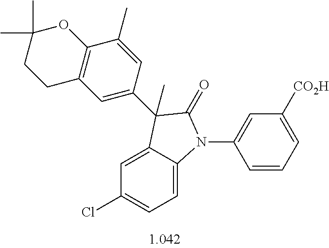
C1=C2C(=CC=C1Cl)N(C1=CC([CO2H])=CC=C1)C(=O)C2(C1=CC2=C(C(C)=C1)OC(C)(C)CC2)C
